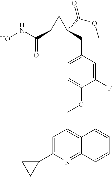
ONC(C1C(CC2=CC=C(OCC3=C4C(=NC(C5CC5)=C3)C=CC=C4)C(F)=C2)(C(OC)=O)C1)=O
